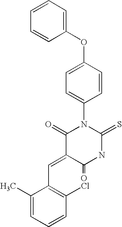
C1=CC=CC(OC2=CC=C(N3C(=O)C(=CC4=C(Cl)C=CC=C4C)C(=O)NC3=S)C=C2)=C1
